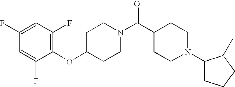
C1(OC2CCN(C(C3CCN(C4CCCC4C)CC3)=O)CC2)=C(F)C=C(F)C=C1F
